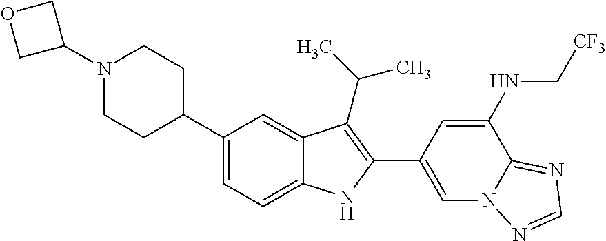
C1(N2CCC(C3=CC=C4C(=C3)C(C(C)C)=C(C3=CN5C(=NC=N5)C(NC[CF3])=C3)N4)CC2)COC1
